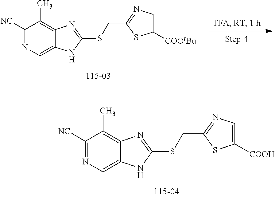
C1([NC])=NC=C2C(=C1C)N=C(SCC1=NC=C([COOtBu])S1)N2.C1([NC])=NC=C2C(=C1C)N=C(SCC1=NC=C([COOH])S1)N2
